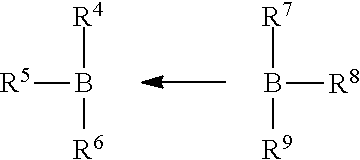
[R4]B([R6])[R5].[R7]B([R9])[R8]
